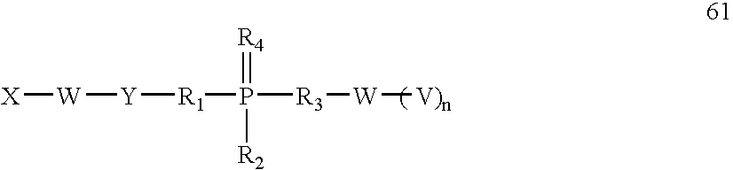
[X][W][Y][R1]P([R3][W][V)n])(=[R4])[R2]
